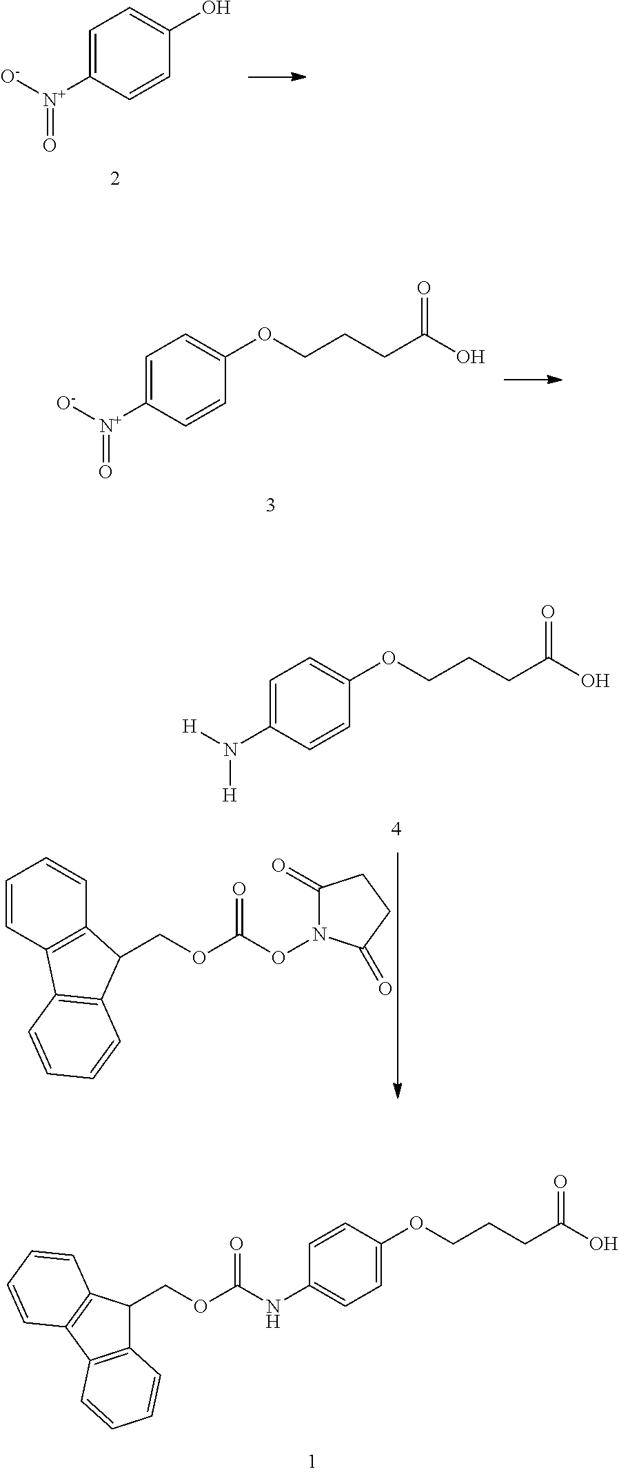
C1=C([N+]([O-])=O)C=CC(O)=C1.C1=C([N+]([O-])=O)C=CC(OCCCC(O)=O)=C1.C1=C(N([H])[H])C=CC(OCCCC(O)=O)=C1.C1=CC2=C(C=C1)C(COC(ON1C(=O)CCC1=O)=O)C1=C2C=CC=C1.C(OC(NC1=CC=C(OCCCC(O)=O)C=C1)=O)C1C2=C(C3=C1C=CC=C3)C=CC=C2
